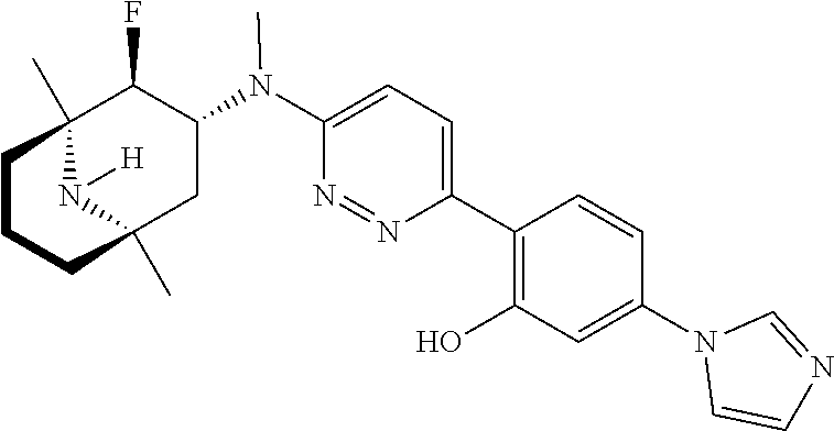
C12(C)N([H])C(C)(CC(N(C3=CC=C(C4=C(O)C=C(N5C=CN=C5)C=C4)N=N3)C)C1F)CCC2
